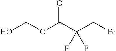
O(C(C(CBr)(F)F)=O)CO
